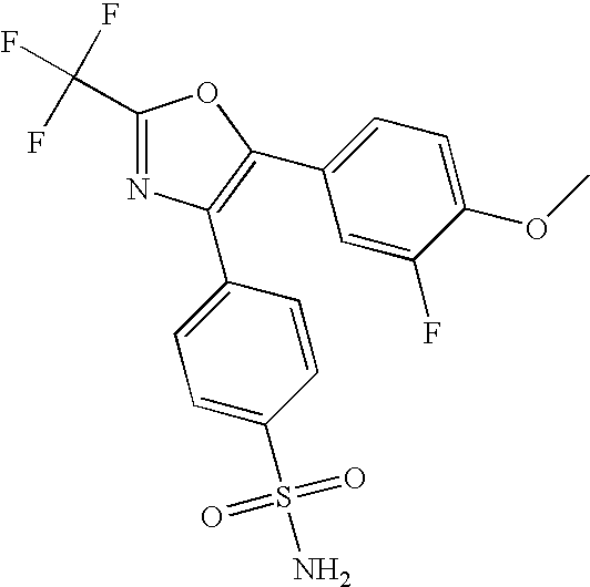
C1(C(F)(F)F)=NC(C2=CC=C(S(N)(=O)=O)C=C2)=C(C2=CC=C(OC)C(F)=C2)O1
